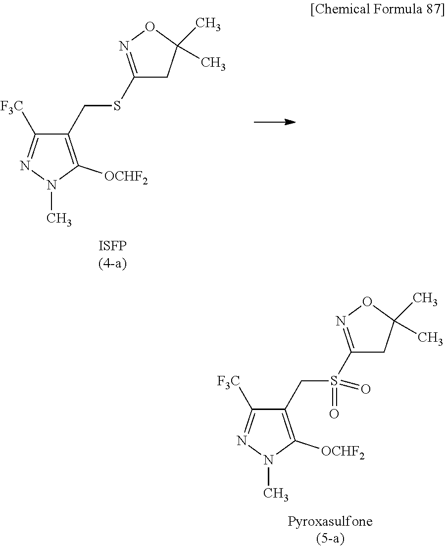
C1(CSC2=NOC(C)(C)C2)=C([OCHF2])N(C)N=C1[F3C].[ISFP(4-a)].C1(CS(C2=NOC(C)(C)C2)(=O)=O)=C([OCHF2])N(C)N=C1[F3C].[Pyroxasulfone(5-a)]
